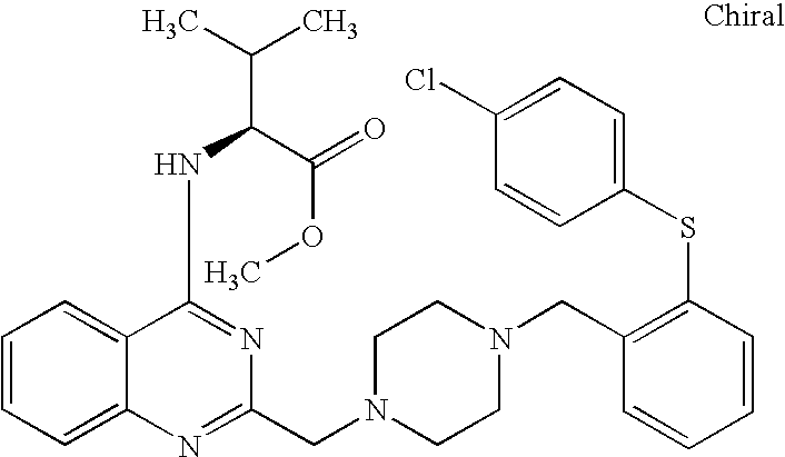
C1=CC=C2C(=C1)C(NC(C(C)C)C(=O)OC)=NC(CN1CCN(CC3=C(SC4=CC=C(Cl)C=C4)C=CC=C3)CC1)=N2
